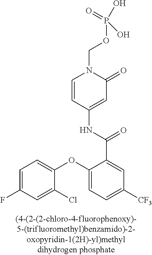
P(OCN1C=CC(NC(C2=CC([CF3])=CC=C2OC2=CC=C(F)C=C2Cl)=O)=CC1=O)(O)(O)=O
